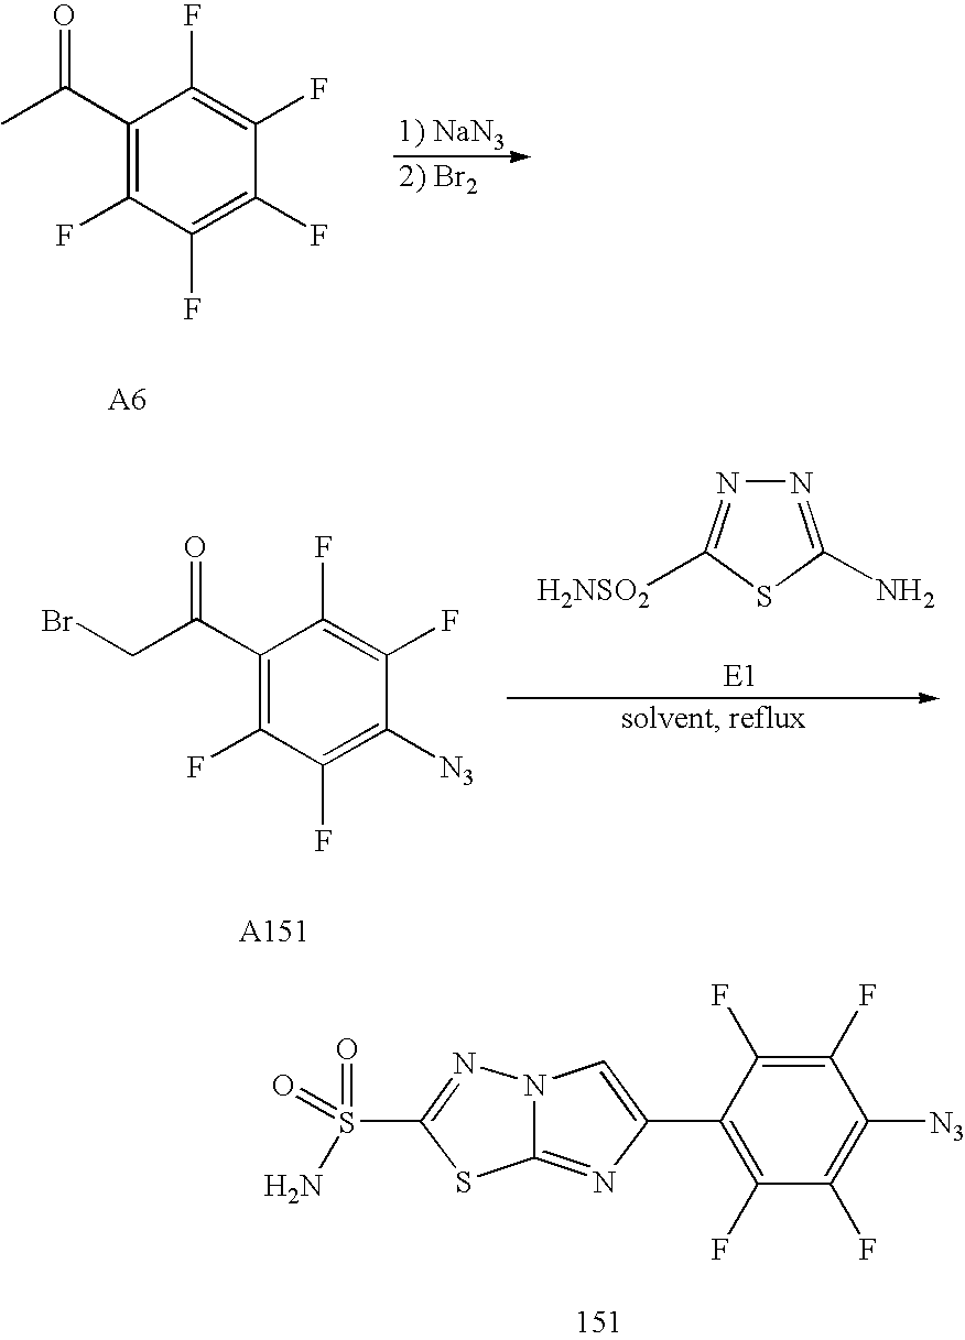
C1(C(C)=O)=C(F)C(F)=C(F)C(F)=C1F.C1(C(CBr)=O)=C(F)C(F)=C([N3])C(F)=C1F.N1=C(N)SC([H2NSO2])=N1.C1(C2=CN3C(=N2)SC(S(=O)(N)=O)=N3)=C(F)C(F)=C([N3])C(F)=C1F
